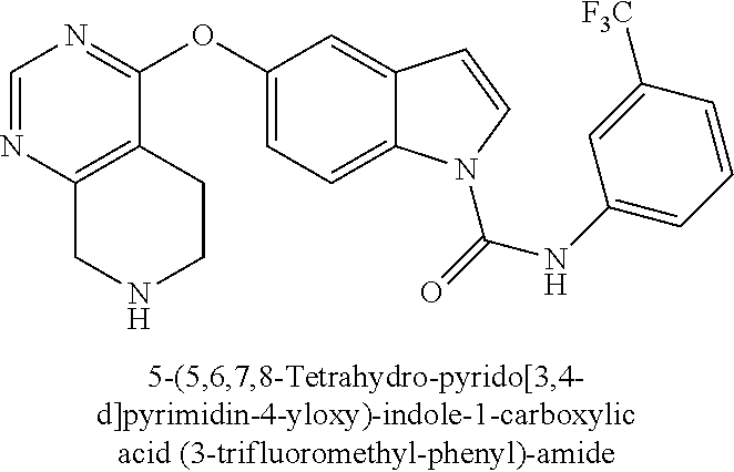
C1=NC2=C(C(OC3=CC=C4C(=C3)C=CN4C(=O)NC3=CC=CC([F3C])=C3)=N1)CCNC2
